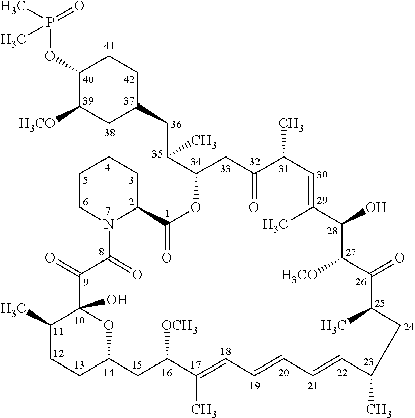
C1(OP(C)(=O)C)C([H3CO])CC(CC(C2OC(=O)C3CCCCN3C(=O)C(=O)C3(O)C(C)CCC(O3)CC([OCH3])C(C)=CC=CC=CC(C)CC(C)C(=O)C([H3CO])C(O)C(C)=CC(C)C(=O)C2)C)CC1
